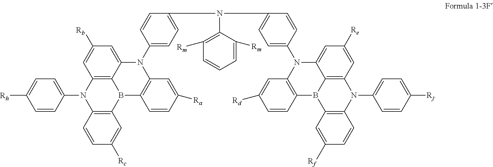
C1=C([Rc])C=CC2=C1B1C3=C(N2C2=CC=C([Rh])C=C2)C=C([Rb])C=C3N(C2=CC=C(N(C3=CC=C(N4C5=CC([Re])=CC6=C5B(C5=C(N6C6=CC=C([Rj])C=C6)C=CC([Rf])=C5)C5=C4C=C([Rd])C=C5)C=C3)C3=C([Rm])C=CC=C3[Rm])C=C2)C2=C1C=CC([Ra])=C2
